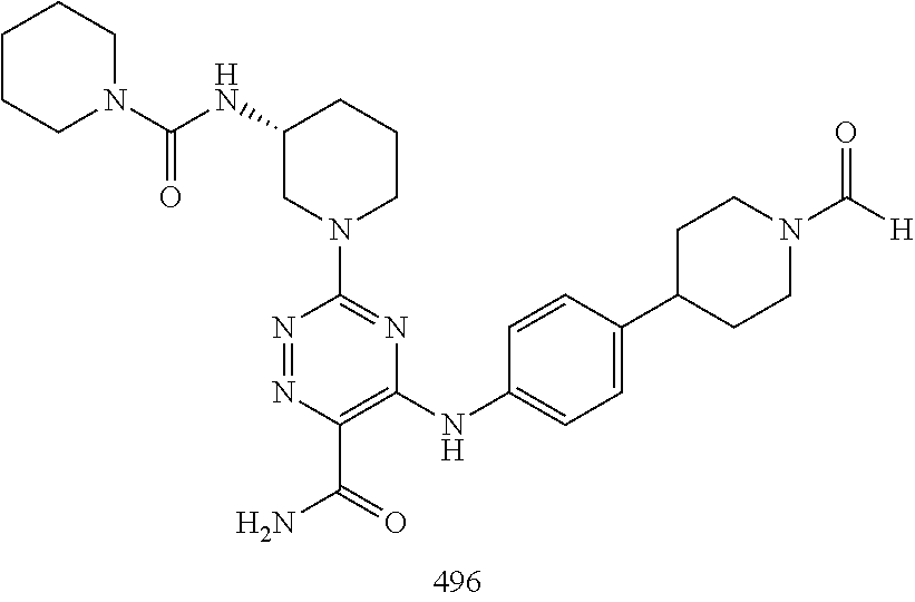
N1=NC(C(N)=O)=C(NC2=CC=C(C3CCN(C([H])=O)CC3)C=C2)N=C1N1CC(NC(N2CCCCC2)=O)CCC1
